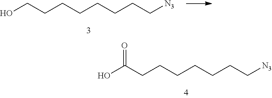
OCCCCCCCC[N3].OC(CCCCCCC[N3])=O
